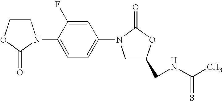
C1COC(=O)N1C1=CC=C(N2CC(CNC(C)=S)OC2=O)C=C1F
